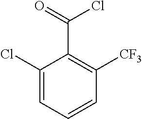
C1(Cl)=CC=CC([CF3])=C1C(=O)Cl
